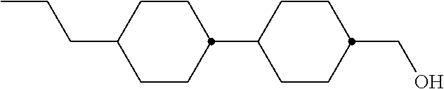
C1CC(C2CCC(CO)CC2)CCC1CCC
